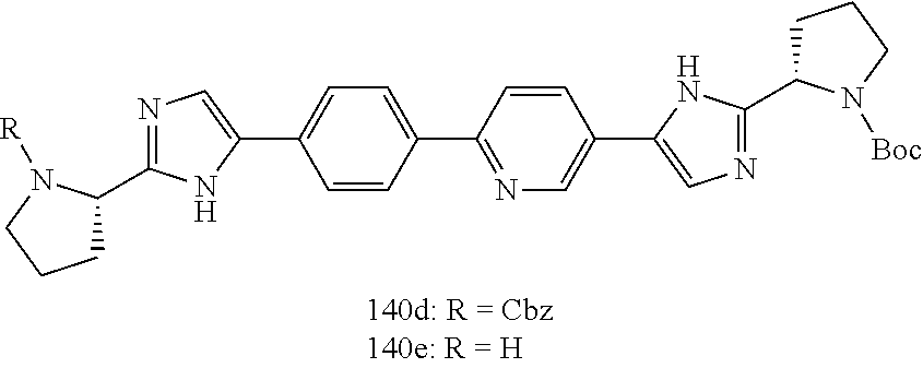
C1=CC(C2=NC=C(C3=CN=C(C4CCCN4[Boc])N3)C=C2)=CC=C1C1=CN=C(C2CCCN2[R])N1
